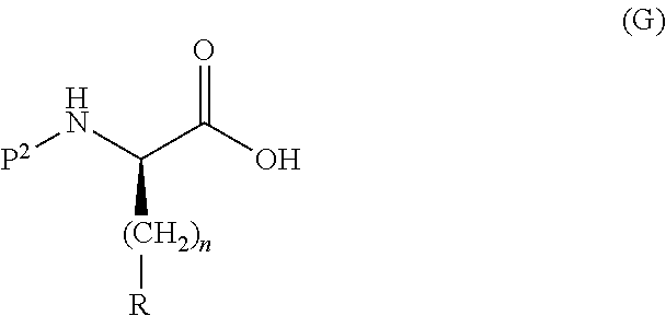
[P2]NC(C(O)=O)[(CH2)n][R]
